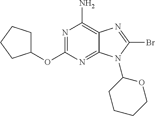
N1=C(OC2CCCC2)N=C2C(=C1N)N=C(Br)N2C1OCCCC1
